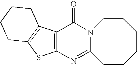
C12=C(N=C3N(C1=O)CCCCCC3)SC1=C2CCCC1
